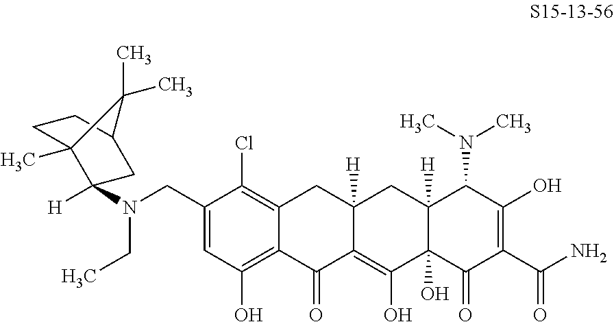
C1=C(CN(C2([H])C3(C)CCC(C2)C3(C)C)CC)C(Cl)=C2C(=C1O)C(=O)C1=C(O)C3(O)C([H])(CC1([H])C2)C(N(C)C)C(O)=C(C(N)=O)C3=O
